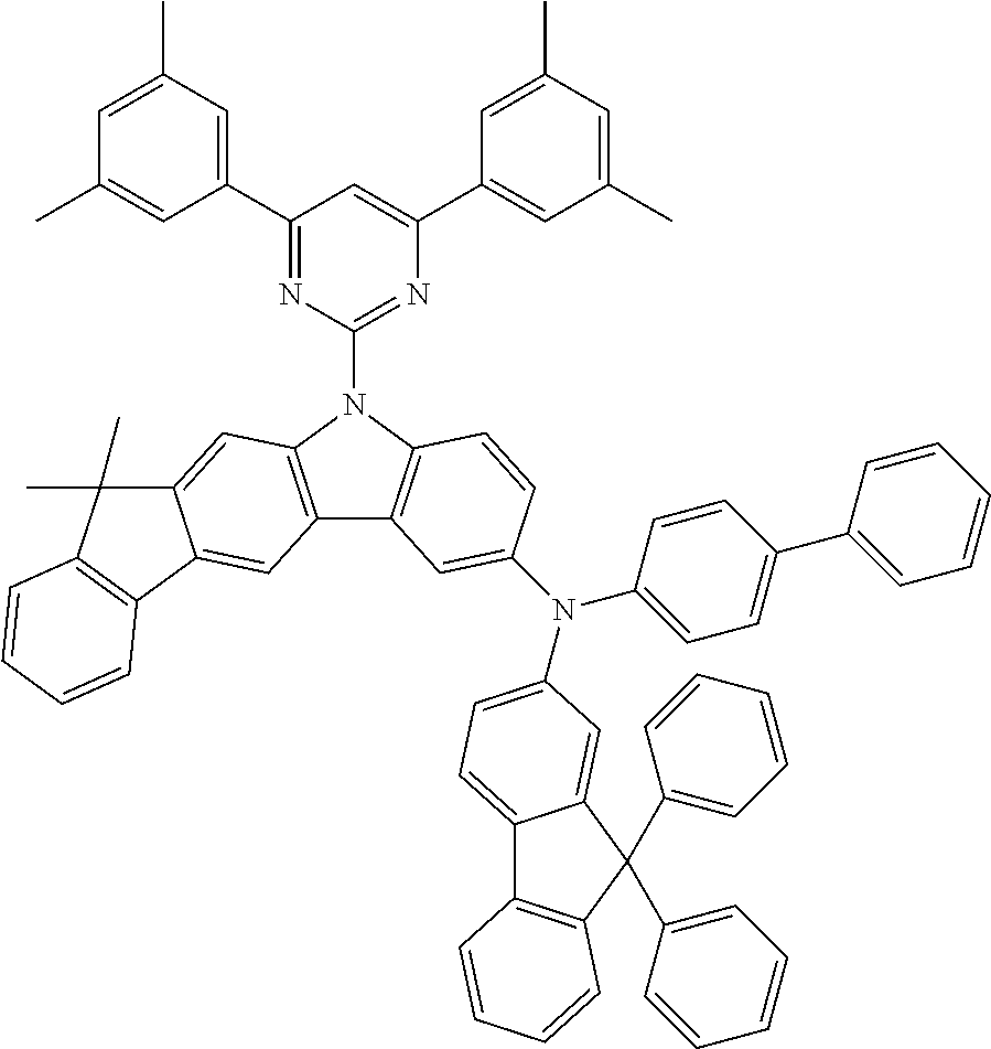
C1(C2=CC(C)=CC(C)=C2)=NC(N2C3=C(C4=C2C=C2C(=C4)C4=C(C2(C)C)C=CC=C4)C=C(N(C2=CC=C(C4=CC=CC=C4)C=C2)C2=CC=C4C5=C(C(C6=CC=CC=C6)(C6=CC=CC=C6)C4=C2)C=CC=C5)C=C3)=NC(C2=CC(C)=CC(C)=C2)=C1
